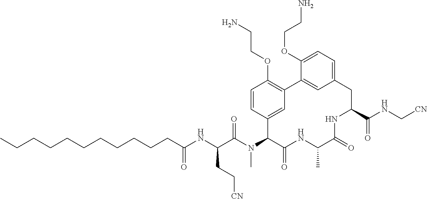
C(C(NC(C(N(C1C(=O)NC(C)C(=O)NC(C(NC[CN])=O)CC2=CC=C(OCCN)C(=C2)C2=C(OCCN)C=CC1=C2)C)=O)CC[CN])=O)CCCCCCCCCC
